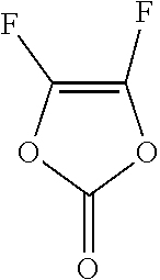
C1(F)=C(F)OC(=O)O1
